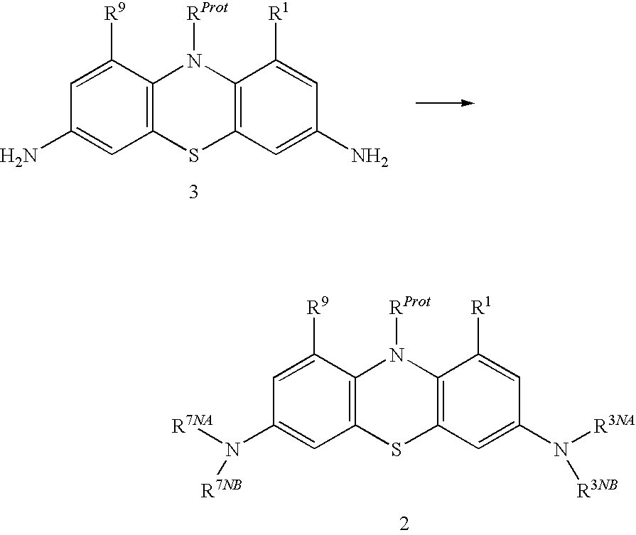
C12=C(C([R9])=CC(N)=C1)N([RProt])C1=C(S2)C=C(N)C=C1[R1].C12=C(C([R9])=CC(N([R7NA])[R7NB])=C1)N([RProt])C1=C(S2)C=C(N([R3NA])[R3NB])C=C1[R1]
